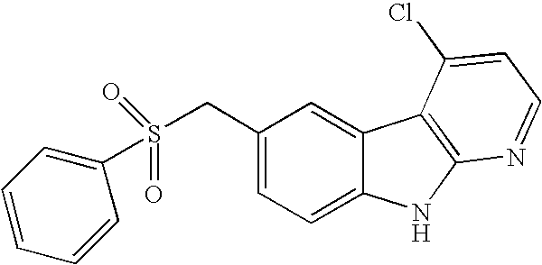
C1(CS(=O)(=O)C2=CC=CC=C2)=CC=C2C(=C1)C1=C(N2)N=CC=C1Cl
